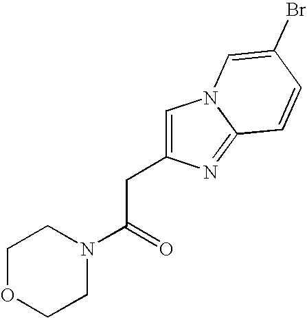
C1OCCN(C(=O)CC2=CN3C(=N2)C=CC(Br)=C3)C1
